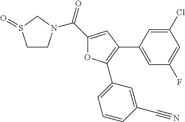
C1CN(C(C2=CC(C3=CC(F)=CC(Cl)=C3)=C(C3=CC=CC(C#N)=C3)O2)=O)CS1=O
